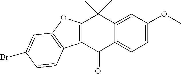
C12=C(C(=O)C3=CC=C(OC)C=C3C1(C)C)C1=C(O2)C=C(Br)C=C1
